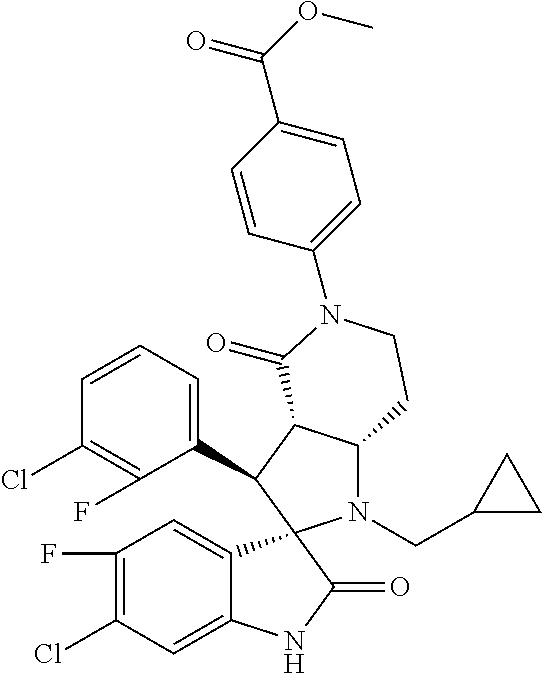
C1(C2C3C(N(CC4CC4)C24C2=CC(F)=C(Cl)C=C2NC4=O)CCN(C2=CC=C(C(OC)=O)C=C2)C3=O)=CC=CC(Cl)=C1F
